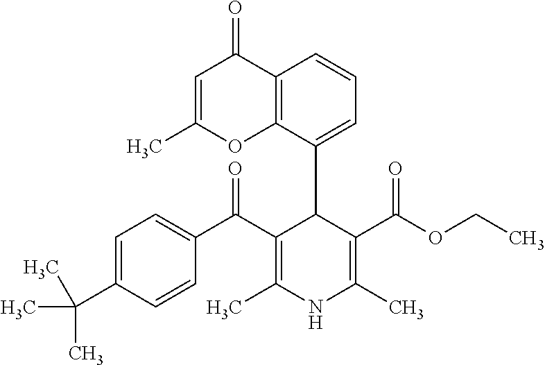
C12=C(C(C3C(C(C4=CC=C(C(C)(C)C)C=C4)=O)=C(C)NC(C)=C3C(OCC)=O)=CC=C1)OC(C)=CC2=O
